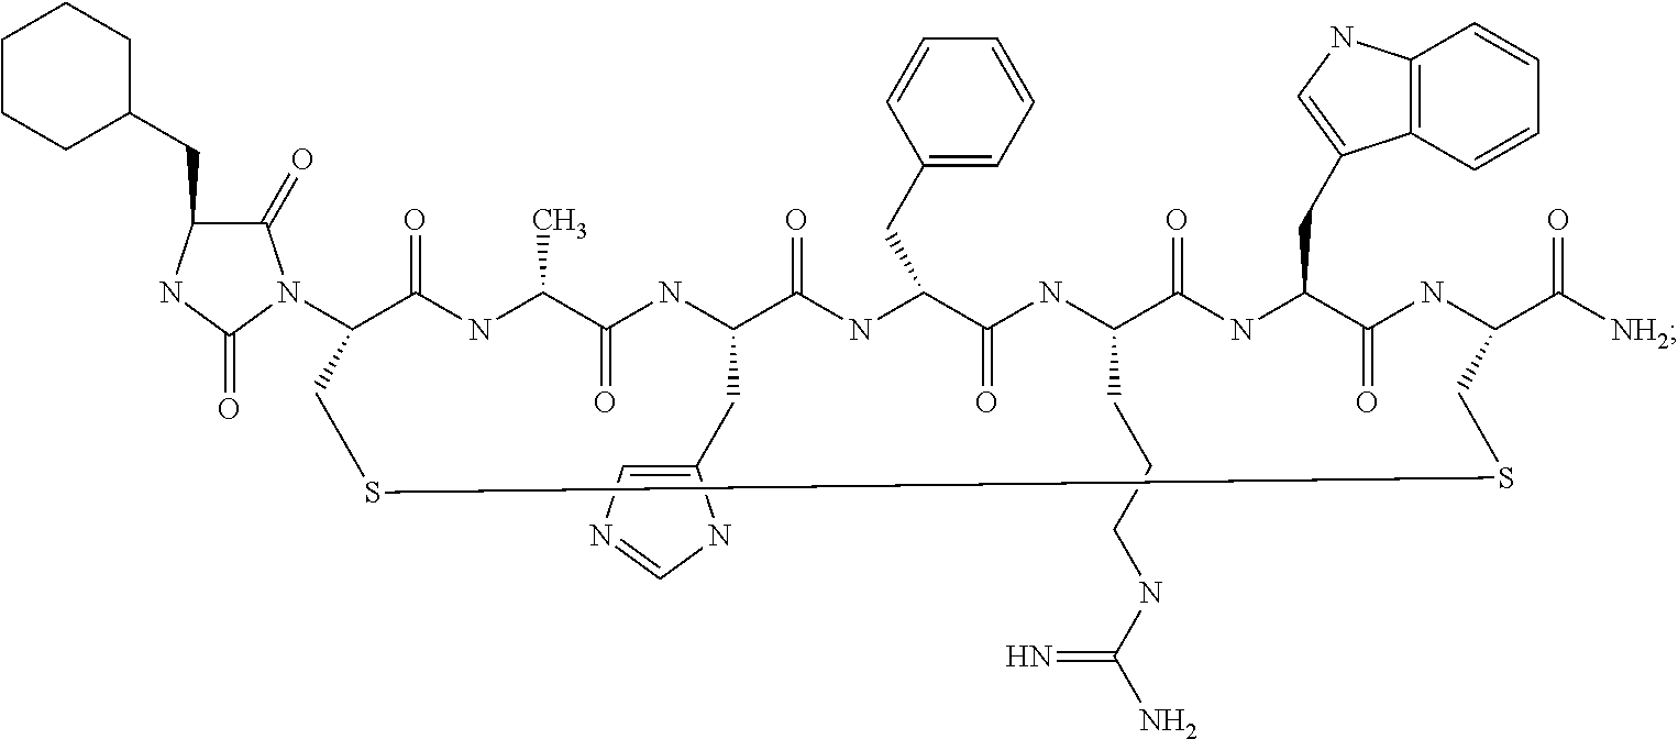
C1(N2C(=O)C(CC3CCCCC3)NC2=O)C(=O)NC(C)C(=O)NC(CC2=CN=CN2)C(=O)NC(CC2=CC=CC=C2)C(=O)NC(CCCNC(N)=N)C(=O)NC(CC2=CNC3=C2C=CC=C3)C(=O)NC(C([NH2])=O)CSSC1
